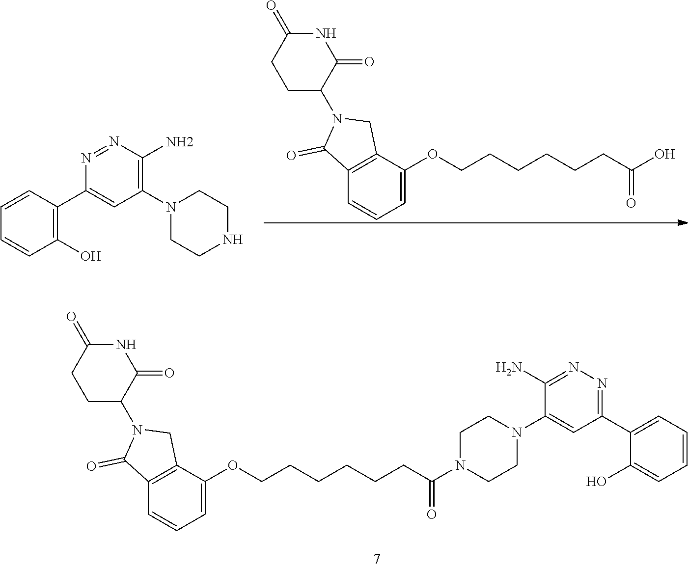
C1CN(C(CCCCCCOC2=CC=CC3=C2CN(C2CCC(=O)NC2=O)C3=O)=O)CCN1C1=CC(C2=CC=CC=C2O)=NN=C1N.C1CNCCN1C1=C(N)N=NC(C2=C(O)C=CC=C2)=C1.C(COC1=CC=CC2=C1CN(C1CCC(=O)NC1=O)C2=O)CCCCC(O)=O
